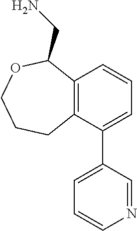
C12=C(C(C3=CC=CN=C3)=CC=C1)CCCOC2CN
